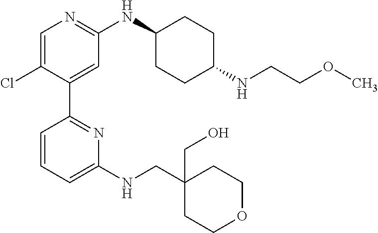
C1=C(Cl)C(C2=NC(NCC3(CO)CCOCC3)=CC=C2)=CC(NC2CCC(NCCOC)CC2)=N1
